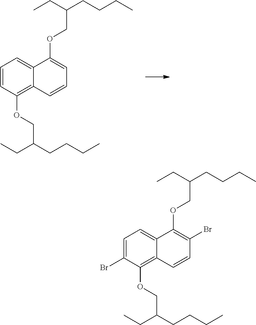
C1=CC(OCC(CCCC)CC)=C2C(=C1)C(OCC(CC)CCCC)=CC=C2.C1=C(Br)C(OCC(CCCC)CC)=C2C(=C1)C(OCC(CC)CCCC)=C(Br)C=C2
